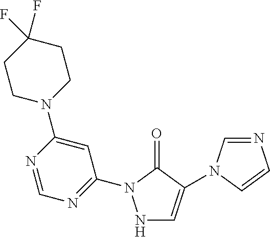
N1C=C(N2C=NC=C2)C(=O)N1C1=NC=NC(N2CCC(F)(F)CC2)=C1
